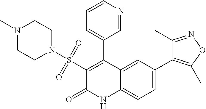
C1(S(N2CCN(C)CC2)(=O)=O)=C(C2=CC=CN=C2)C2=CC(C3=C(C)ON=C3C)=CC=C2NC1=O
